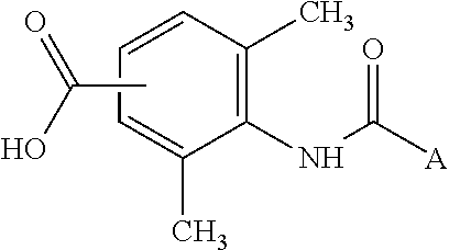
C1(C)=CC=CC(C)=C1NC([A])=O.CC(O)=O
